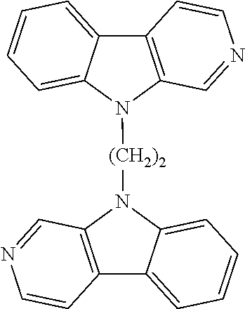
C12=C(N([(CH2)2]N3C4=C(C5=CC=CC=C35)C=CN=C4)C3=CC=CC=C13)C=NC=C2
